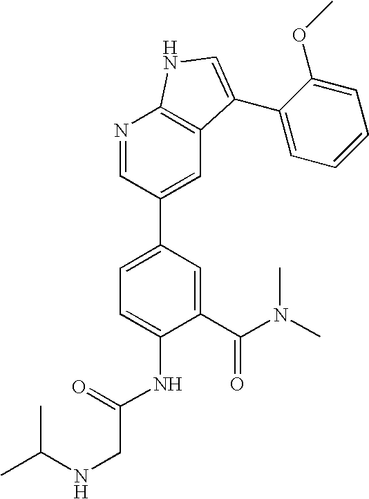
C1=C(C(=O)N(C)C)C(NC(=O)CNC(C)C)=CC=C1C1=CC2=C(N=C1)NC=C2C1=CC=CC=C1OC
